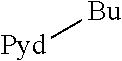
[Pyd][Bu]
